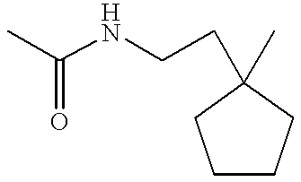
C1CCC(C)(CCNC(C)=O)C1
